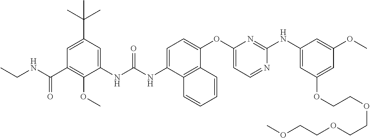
C1=C(NC(NC2=CC(C(C)(C)C)=CC(C(NCC)=O)=C2OC)=O)C2=C(C(OC3=CC=NC(NC4=CC(OCCOCCOCCOC)=CC(OC)=C4)=N3)=C1)C=CC=C2
